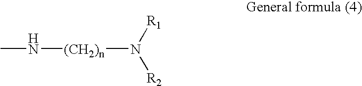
CN[(CH2)n]N([R2])[R1]
